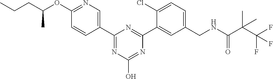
C1(C2=NC(O)=NC(C3=CC(CNC(=O)C(C(F)(F)F)(C)C)=CC=C3Cl)=N2)=CN=C(OC(CCC)C)C=C1
